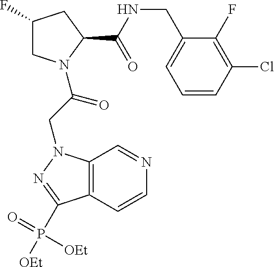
C1(F)CN(C(CN2C3=C(C=CN=C3)C(P([OEt])(=O)[OEt])=N2)=O)C(C(NCC2=CC=CC(Cl)=C2F)=O)C1
